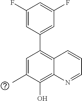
C1=C(C)C(O)=C2C(=C1C1=CC(F)=CC(F)=C1)C=CC=N2
